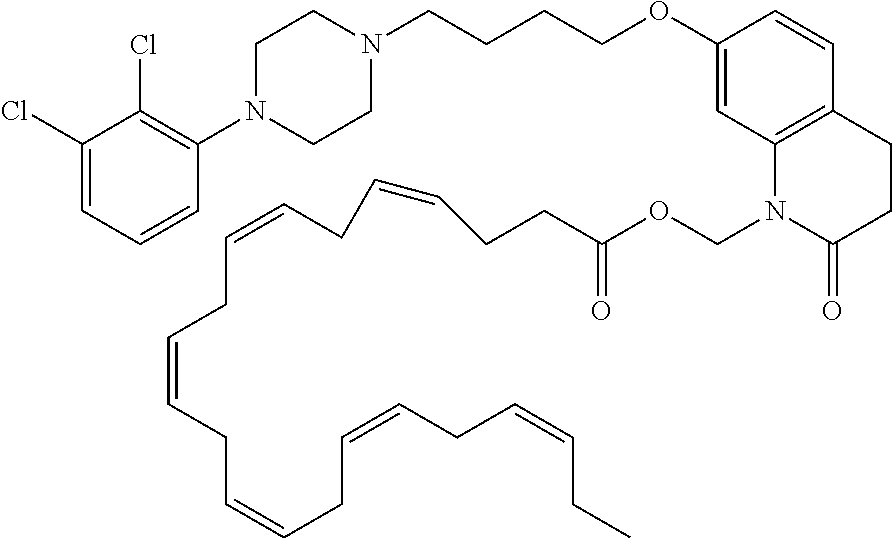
C1(Cl)=CC=CC(N2CCN(CCCCOC3=CC4=C(C=C3)CCC(=O)N4COC(=O)CCC=CCC=CCC=CCC=CCC=CCC=CCC)CC2)=C1Cl
